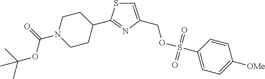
C(N1CCC(C2=NC(COS(=O)(=O)C3=CC=C([OMe])C=C3)=CS2)CC1)(=O)OC(C)(C)C
